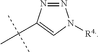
N1=NC(C(C)(C)C)=CN1[R4.]
